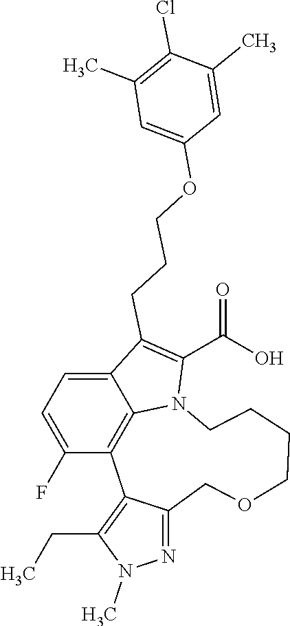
C12=CC=C(F)C3=C1N(C(C(=O)O)=C2CCCOC1=CC(C)=C(Cl)C(C)=C1)CCCCOCC1=NN(C)C(CC)=C13
